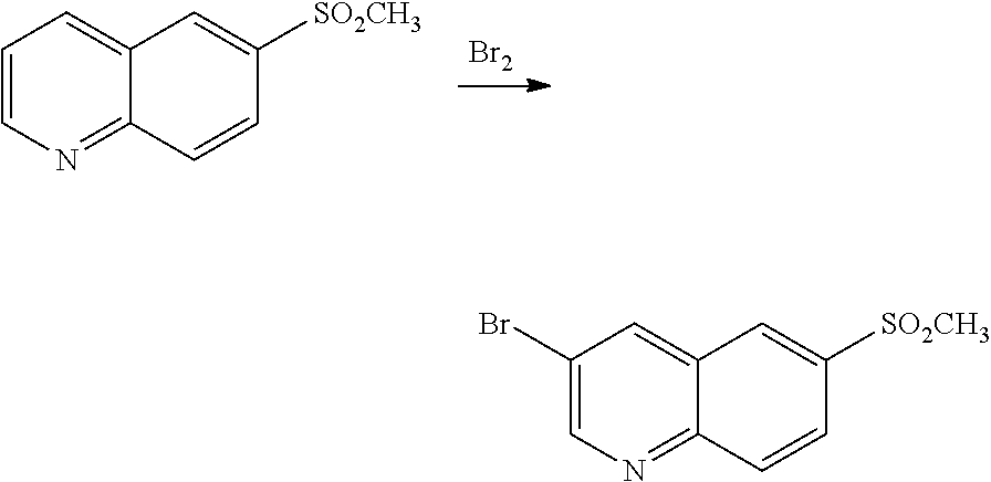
[Br2].C1=CN=C2C(=C1)C=C([SO2CH3])C=C2.C1(Br)=CN=C2C(=C1)C=C([SO2CH3])C=C2
